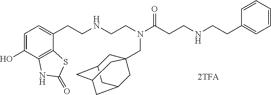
C1=C(O)C2=C(C(CCNCCN(C(CCNCCC3=CC=CC=C3)=O)CC34CC5CC(CC(C3)C5)C4)=C1)SC(=O)N2
